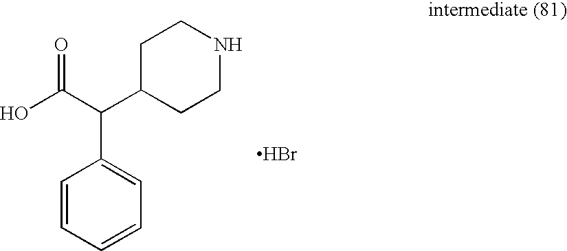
C1=CC=CC=C1C(C(O)=O)C1CCNCC1.Br
